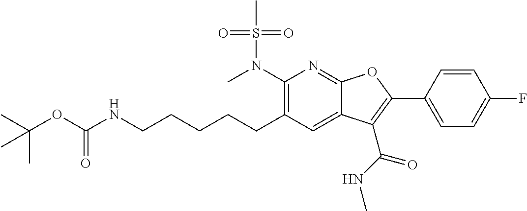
C1(N(C)S(C)(=O)=O)=C(CCCCCNC(OC(C)(C)C)=O)C=C2C(=N1)OC(C1=CC=C(F)C=C1)=C2C(NC)=O
